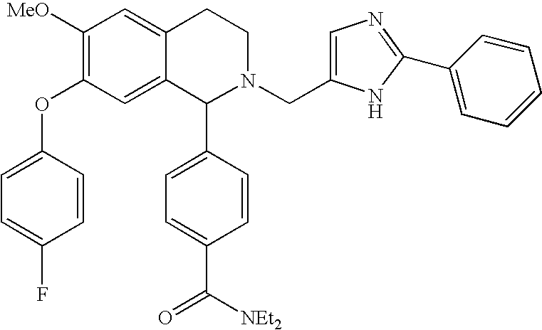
C1([MeO])=C(OC2=CC=C(F)C=C2)C=C2C(=C1)CCN(CC1=CN=C(C3=CC=CC=C3)N1)C2C1=CC=C(C([NEt2])=O)C=C1
